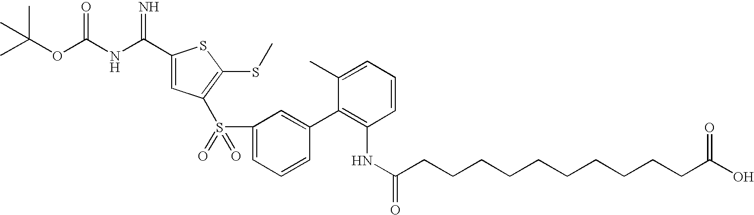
C(OC(NC(C1=CC(S(C2=CC=CC(C3=C(NC(CCCCCCCCCCC(O)=O)=O)C=CC=C3C)=C2)(=O)=O)=C(SC)S1)=N)=O)(C)(C)C
